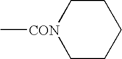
C[CON]1CCCCC1
